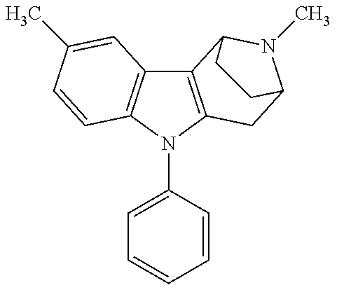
C12=C(N(C3=CC=CC=C3)C3=C1C=C(C)C=C3)CC1N(C)C2CC1
